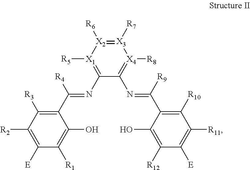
C1(C(=NC2=[X1]([R5])[X2]([R6])=[X3]([R7])[X4]([R8])=C2N=C(C2=C([R10])C([R11])=C([E])C([R12])=C2O)[R9])[R4])=C([R3])C([R2])=C([E])C([R1])=C1O
